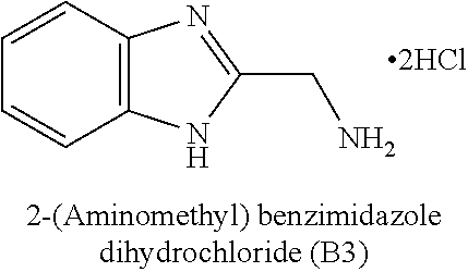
C1=CC2=C(C=C1)NC(CN)=N2
